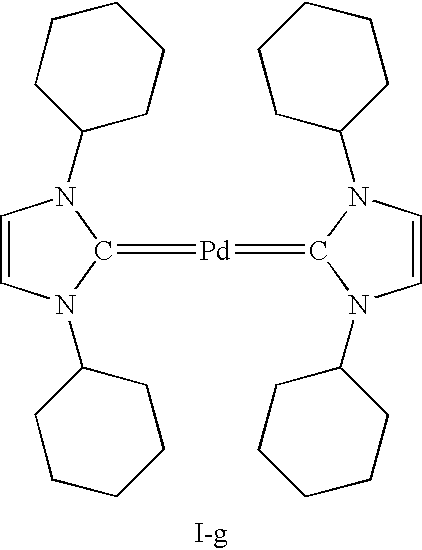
C1=CN(C2CCCCC2)C(=[Pd]=C2N(C3CCCCC3)C=CN2C2CCCCC2)N1C1CCCCC1
